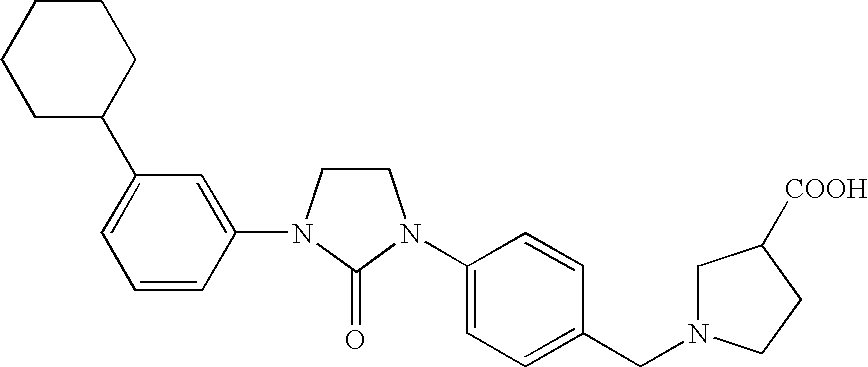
C1CN(C2=CC(C3CCCCC3)=CC=C2)C(=O)N1C1=CC=C(CN2CC([COOH])CC2)C=C1
